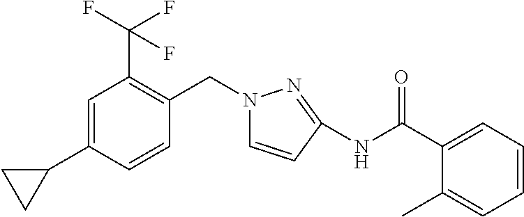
C1=C(C2CC2)C=CC(CN2C=CC(NC(C3=CC=CC=C3C)=O)=N2)=C1C(F)(F)F
